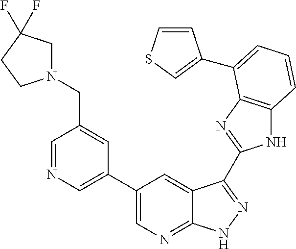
N1C2=C(N=C1C1=NNC3=NC=C(C4=CN=CC(CN5CC(F)(F)CC5)=C4)C=C31)C(C1=CSC=C1)=CC=C2
